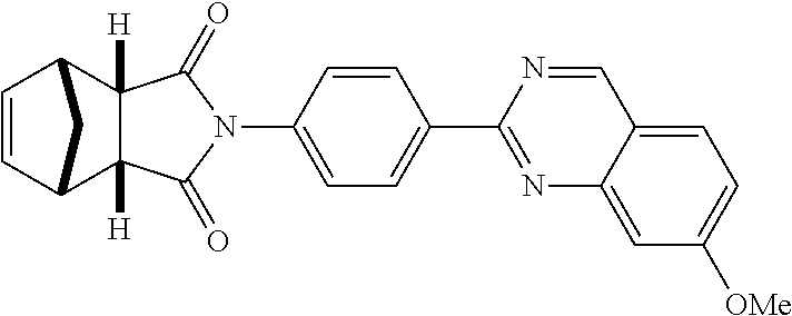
N1(C2=CC=C(C3=NC4=CC([OMe])=CC=C4C=N3)C=C2)C(=O)C2([H])C([H])(C1=O)C1C=CC2C1
